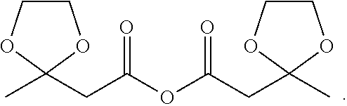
C1COC(C)(CC(OC(CC2(C)OCCO2)=O)=O)O1
